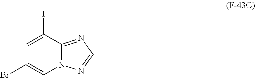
C1=C(I)C2=NC=NN2C=C1Br
